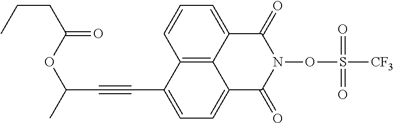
C12=C3C(=CC=C1)C(=O)N(OS([CF3])(=O)=O)C(=O)C3=CC=C2C#CC(OC(CCC)=O)C
